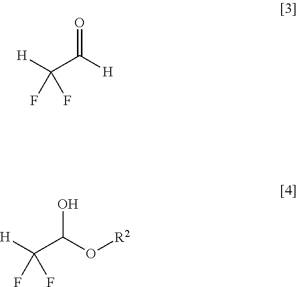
[H]C(C(O[R2])O)(F)F.[H]C(C([H])=O)(F)F
